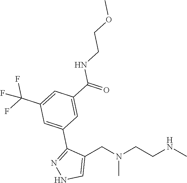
C1(CN(CCNC)C)=CNN=C1C1=CC(C(F)(F)F)=CC(C(=O)NCCOC)=C1
